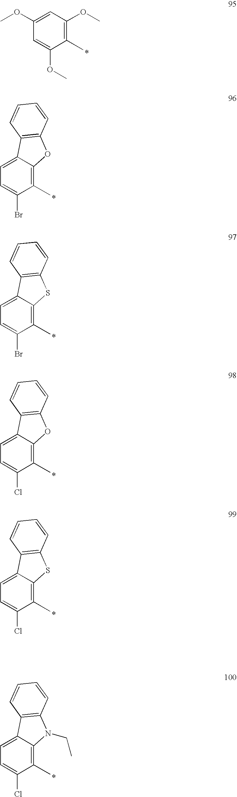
C1=C2C(=C(C)C(Br)=C1)OC1=C2C=CC=C1.C1=C2C(=C(C)C(Br)=C1)SC1=C2C=CC=C1.C1=C2C(=C(C)C(Cl)=C1)OC1=C2C=CC=C1.C1=C2C(=C(C)C(Cl)=C1)SC1=C2C=CC=C1.C1=C2C(=C(C)C(Cl)=C1)N(CC)C1=C2C=CC=C1.C1(OC)=CC(OC)=C(C)C(OC)=C1
